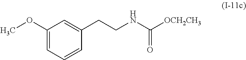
C1(OC)=CC=CC(CCNC([OCH2CH3])=O)=C1
